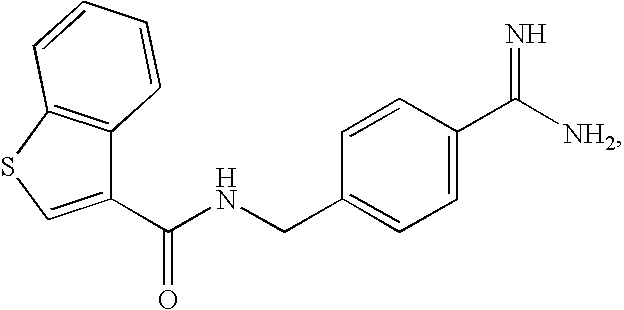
C1(C(NCC2=CC=C(C([NH2])=N)C=C2)=O)=CSC2=C1C=CC=C2
